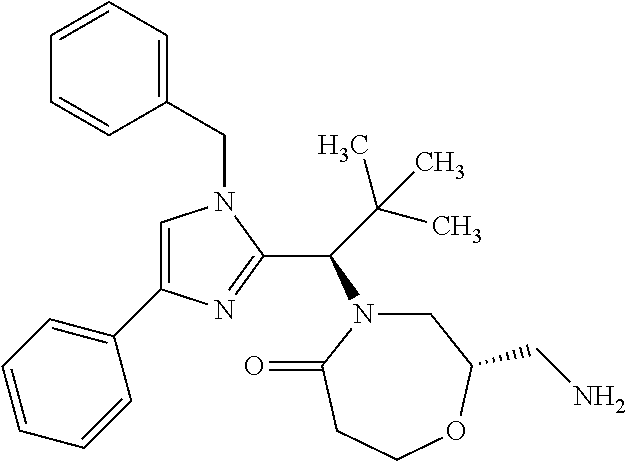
C1(CN2C=C(C3=CC=CC=C3)N=C2C(C(C)(C)C)N2CC(CN)OCCC2=O)=CC=CC=C1
